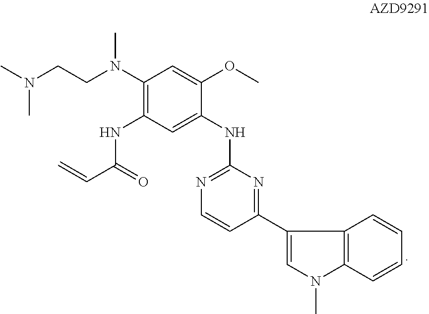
C1(N(CCN(C)C)C)=C(NC(C=C)=O)C=C(NC2=NC=CC(C3=CN(C)C4=C3C=CC=C4)=N2)C(OC)=C1
